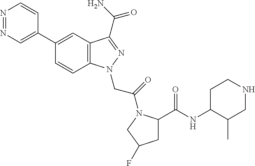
N1=NC=C(C2=CC3=C(C=C2)N(CC(=O)N2C(C(=O)NC4C(C)CNCC4)CC(F)C2)N=C3C(N)=O)C=C1
